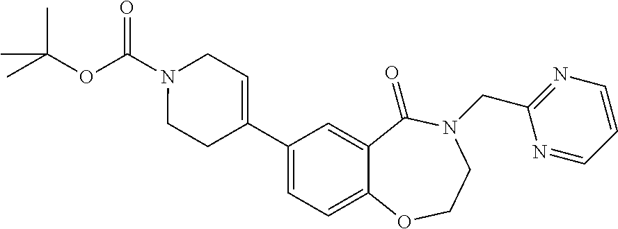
CC(OC(N1CCC(C2=CC=C3C(=C2)C(=O)N(CC2=NC=CC=N2)CCO3)=CC1)=O)(C)C
